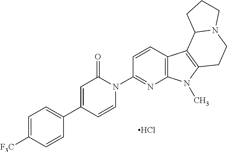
Cl.C1=CN(C2=NC3=C(C=C2)C2=C(N3C)CCN3C2CCC3)C(=O)C=C1C1=CC=C([F3C])C=C1
